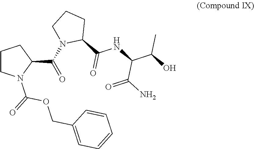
C1CN(C(=O)OCC2=CC=CC=C2)C(C(N2CCCC2C(=O)NC(C(O)C)C(N)=O)=O)C1
